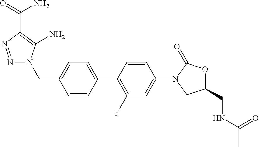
C1=CC(C2=C(F)C=C(N3CC(CNC(C)=O)OC3=O)C=C2)=CC=C1CN1N=NC(C(N)=O)=C1N
